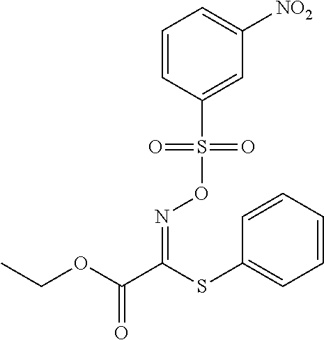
C1(S(ON=C(C(OCC)=O)SC2=CC=CC=C2)(=O)=O)=CC([NO2])=CC=C1
